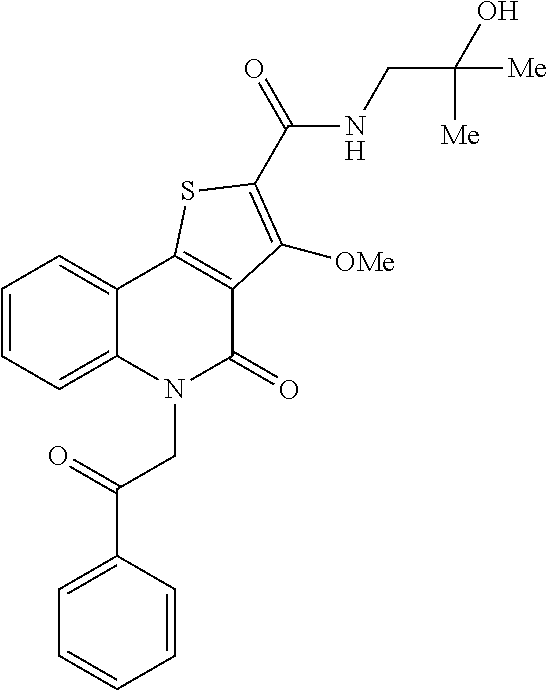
C1=CC=C2C(=C1)C1=C(C(=O)N2CC(C2=CC=CC=C2)=O)C([OMe])=C(C(=O)NCC([Me])([Me])O)S1
